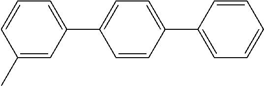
C1(C)=CC(C2=CC=C(C3=CC=CC=C3)C=C2)=CC=C1
